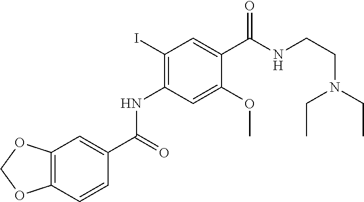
C1(I)=C(NC(C2=CC3=C(C=C2)OCO3)=O)C=C(OC)C(C(NCCN(CC)CC)=O)=C1
